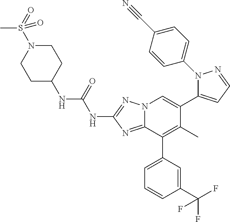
N12C(=NC(NC(NC3CCN(S(C)(=O)=O)CC3)=O)=N1)C(C1=CC=CC(C(F)(F)F)=C1)=C(C)C(C1=CC=NN1C1=CC=C(C#N)C=C1)=C2
